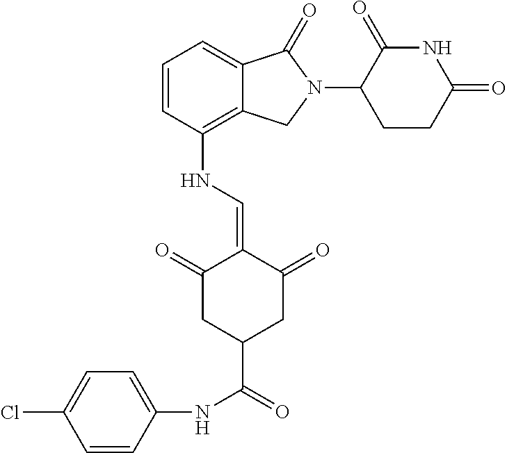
C1=CC(NC=C2C(=O)CC(C(=O)NC3=CC=C(Cl)C=C3)CC2=O)=C2C(=C1)C(=O)N(C1CCC(=O)NC1=O)C2
